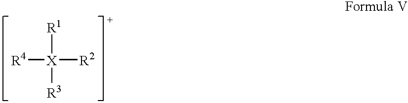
[R1][X]([R4])([R2])[R3]
